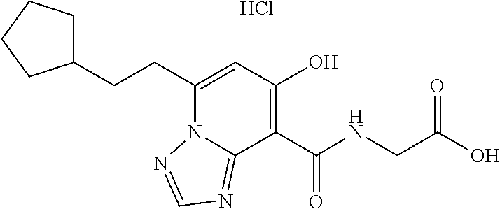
C1(CCC2=CC(O)=C(C(NCC(O)=O)=O)C3=NC=NN23)CCCC1.Cl
